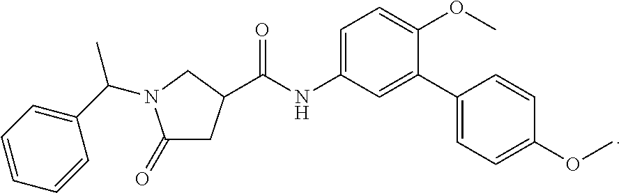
C1(C(C)N2C(=O)CC(C(NC3=CC=C(OC)C(C4=CC=C(OC)C=C4)=C3)=O)C2)=CC=CC=C1
